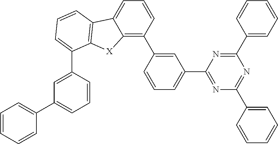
C1=CC(C2=C3C(=CC=C2)C2=C([X]3)C(C3=CC(C4=CC=CC=C4)=CC=C3)=CC=C2)=CC(C2=NC(C3=CC=CC=C3)=NC(C3=CC=CC=C3)=N2)=C1
